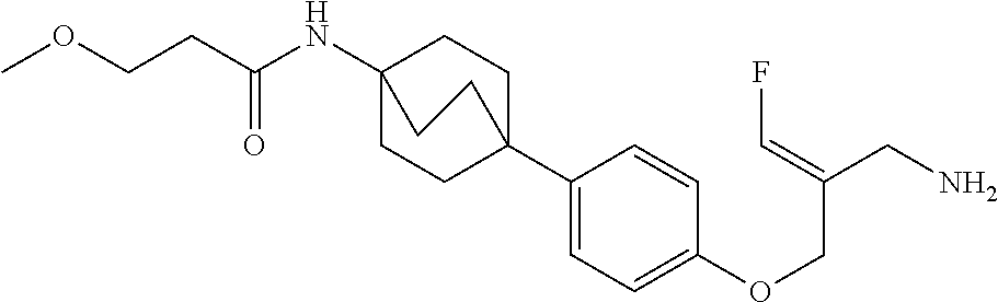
C(NC12CCC(C3=CC=C(OCC(CN)=CF)C=C3)(CC1)CC2)(CCOC)=O
